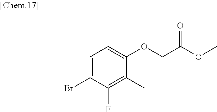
C1=C(Br)C(F)=C(C)C(OCC(OC)=O)=C1
